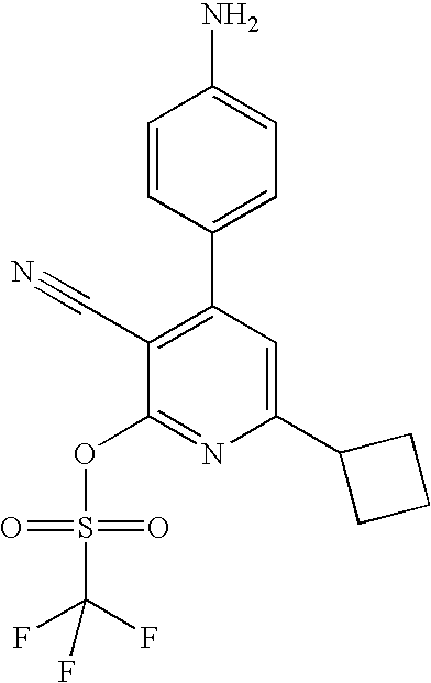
C1(C2CCC2)=CC(C2=CC=C(N)C=C2)=C(C#N)C(OS(C(F)(F)F)(=O)=O)=N1
